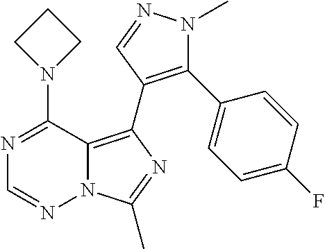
N12C(=C(C3=C(C4=CC=C(F)C=C4)N(C)N=C3)N=C1C)C(N1CCC1)=NC=N2
